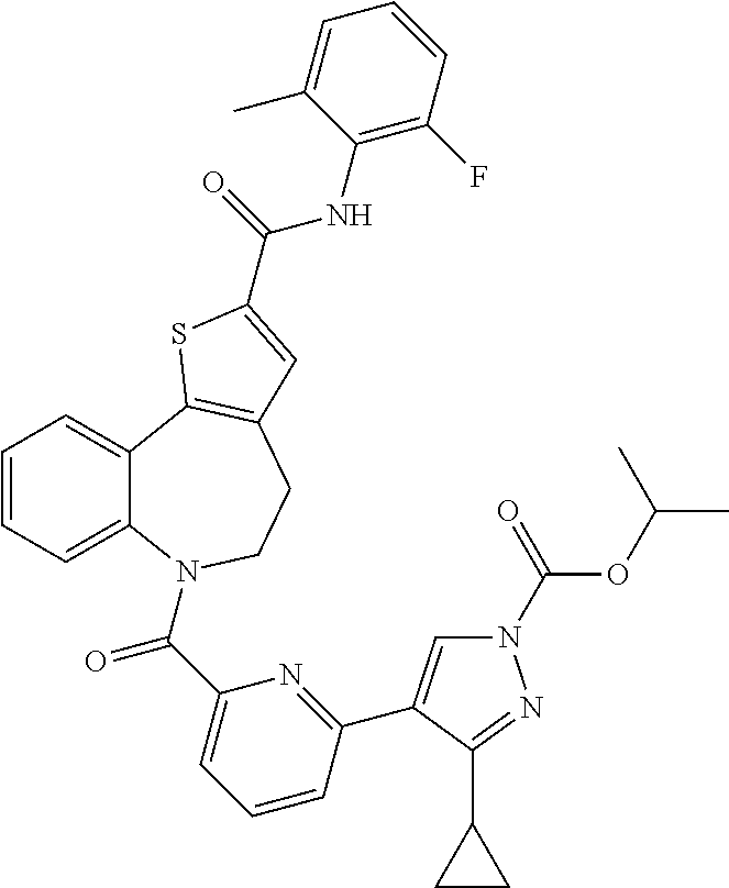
C1=CC=C2C(=C1)C1=C(CCN2C(C2=CC=CC(C3=CN(C(=O)OC(C)C)N=C3C3CC3)=N2)=O)C=C(C(=O)NC2=C(F)C=CC=C2C)S1
